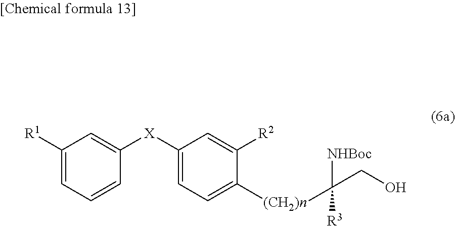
C1([R1])=CC=CC([X]C2=CC=C([(CH2)n]C([NHBoc])([R3])CO)C([R2])=C2)=C1
